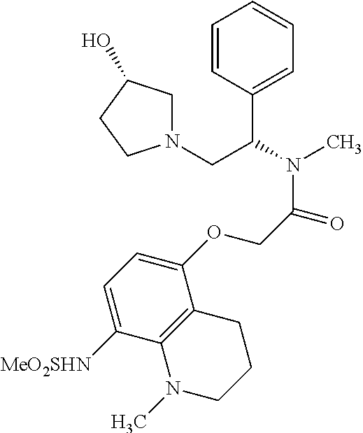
C1=CC(C(CN2CC(O)CC2)N(C)C(COC2=CC=C([MeO2SHN])C3=C2CCCN3C)=O)=CC=C1
